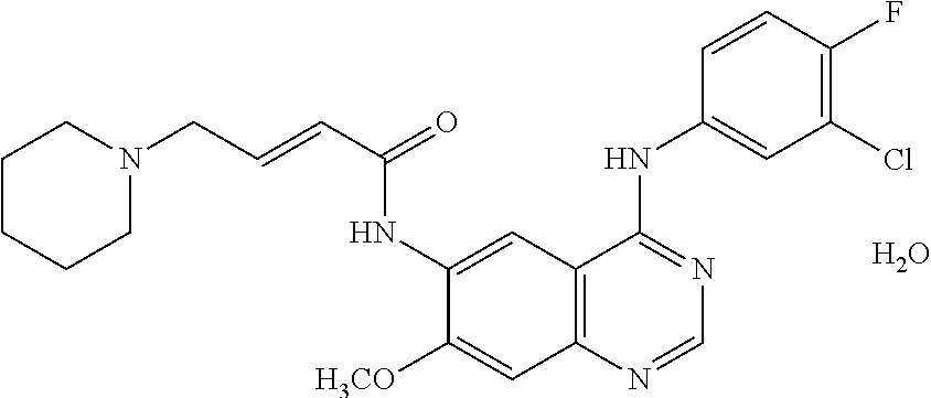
C1CCCN(CC=CC(=O)NC2=CC3=C(C=C2[H3CO])N=CN=C3NC2=CC(Cl)=C(F)C=C2)C1.O
